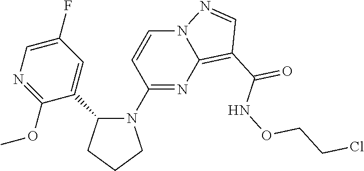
C1CCN(C2=NC3=C(C(NOCCCl)=O)C=NN3C=C2)C1C1=CC(F)=CN=C1OC
